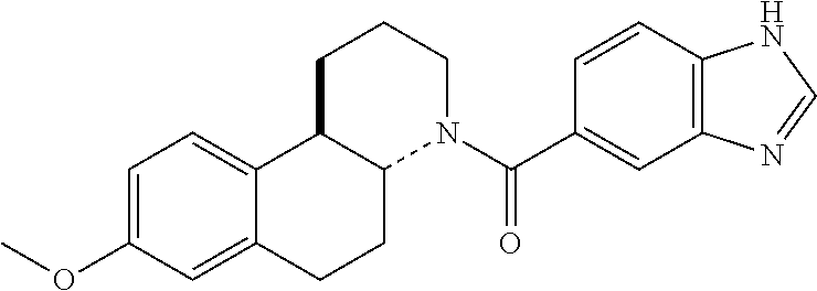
C1=C(OC)C=C2C(=C1)C1C(CC2)N(C(C2=CC3=C(C=C2)NC=N3)=O)CCC1
